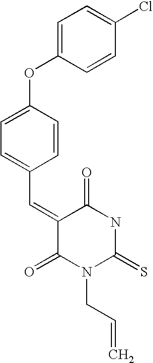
C1=CC(OC2=CC=C(Cl)C=C2)=CC=C1C=C1C(=O)N(CC=C)C(=S)NC1=O
